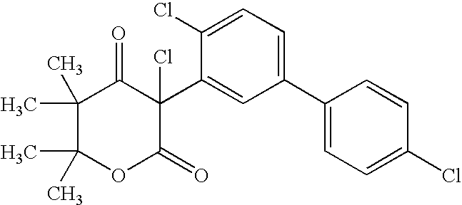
C1(C)(C)C(C)(C)OC(=O)C(Cl)(C2=CC(C3=CC=C(Cl)C=C3)=CC=C2Cl)C1=O
